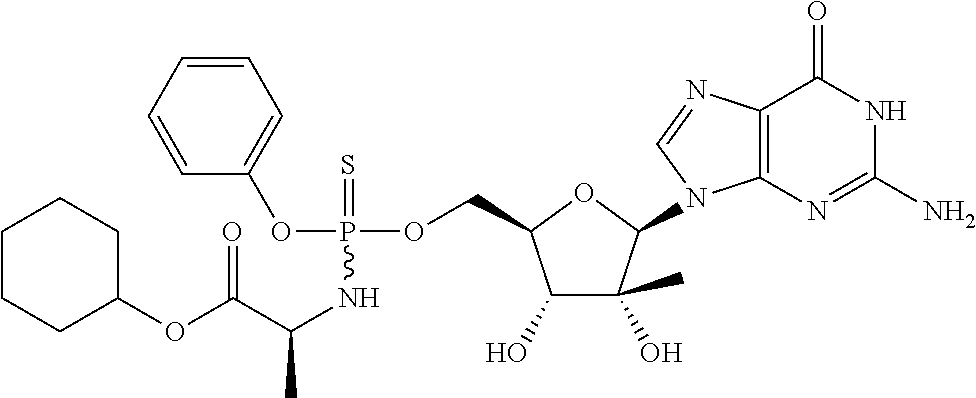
C1(O)C(C)(O)C(N2C3=C(N=C2)C(=O)NC(N)=N3)OC1COP(OC1=CC=CC=C1)(=S)NC(C)C(OC1CCCCC1)=O
